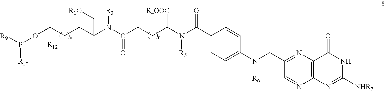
C([R12])(CCC(C[R1O])N(C(=O)CCC(N([R5])C(C1=CC=C(N(CC2=NC3=C(N=C2)N=C([NHR7])NC3=O)[R6])C=C1)=O)[R4OOC])[R3])OP([R10])[R9]
